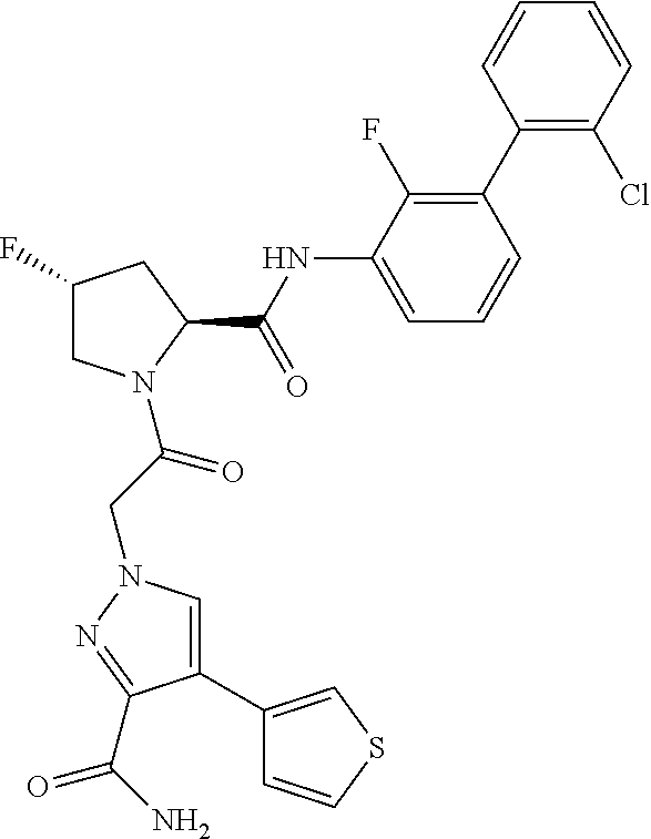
C1(C2=CSC=C2)=CN(CC(=O)N2CC(F)CC2C(NC2=CC=CC(C3=C(Cl)C=CC=C3)=C2F)=O)N=C1C(N)=O
